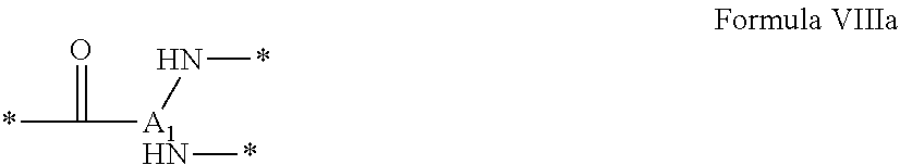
*C(=O)[A1HN](N*)*
